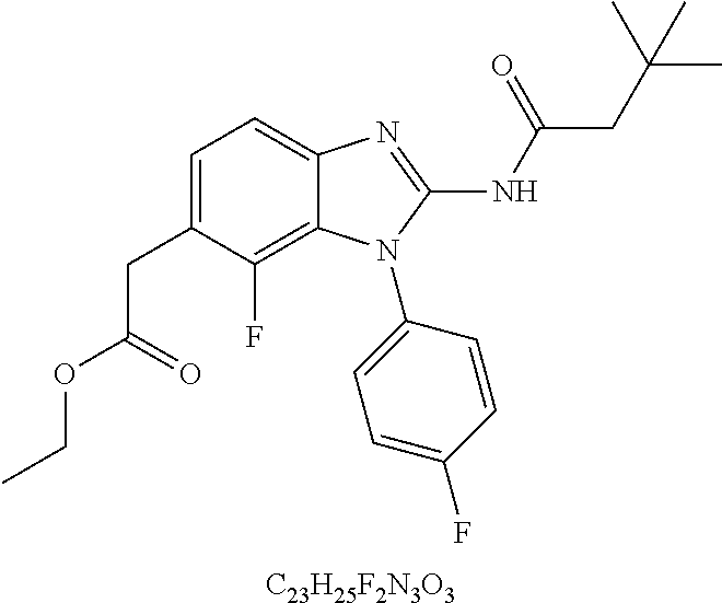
C1=C(CC(OCC)=O)C(F)=C2C(=C1)N=C(NC(=O)CC(C)(C)C)N2C1=CC=C(F)C=C1.[C23H25F2N3O3]
